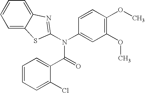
C1=C2C(=CC=C1)N=C(N(C1=CC(OC)=C(OC)C=C1)C(=O)C1=CC=CC=C1Cl)S2
